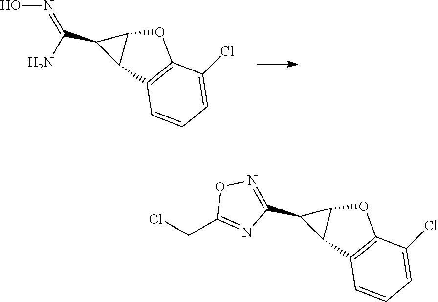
C12C(C3=C(O1)C(Cl)=CC=C3)C2C(N)=NO.C12C(C3=C(O1)C(Cl)=CC=C3)C2C1=NOC(CCl)=N1
